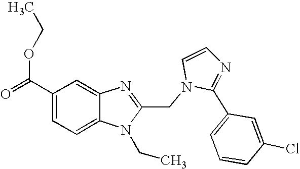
C1(C(=O)OCC)=CC=C2C(=C1)N=C(CN1C(C3=CC=CC(Cl)=C3)=NC=C1)N2CC
